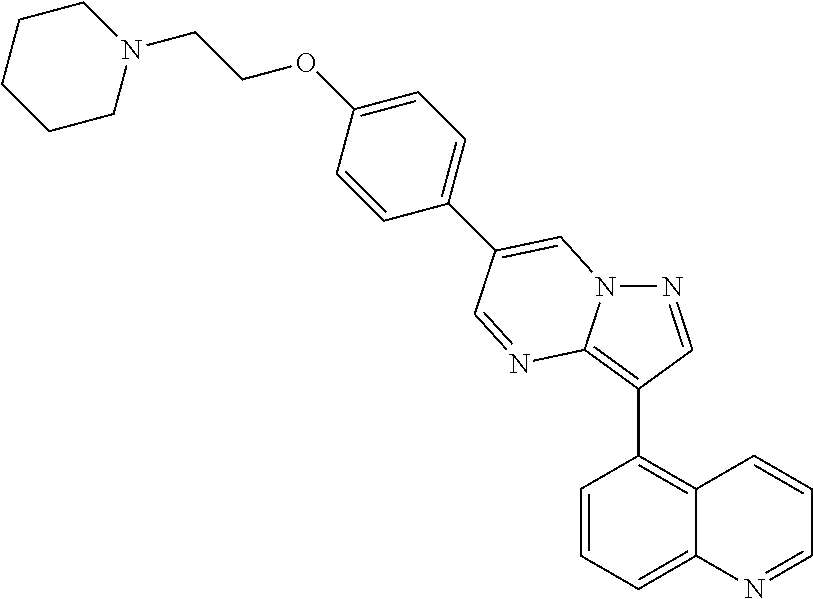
C1=CC=C2C(=C1C1=C3N(N=C1)C=C(C1=CC=C(OCCN4CCCCC4)C=C1)C=N3)C=CC=N2
